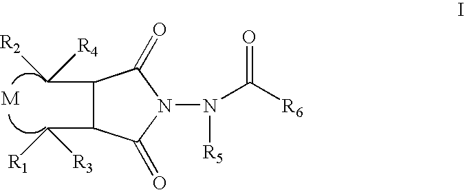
C(C1C(C([R4])[R2])C(=O)N(N([R5])C([R6])=O)C1=O)([R1])[R3]
